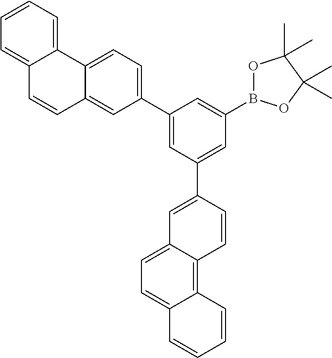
C1(C2=CC=C3C(=C2)C=CC2=CC=CC=C32)=CC(C2=CC3=CC=C4C(=C3C=C2)C=CC=C4)=CC(B2OC(C)(C)C(C)(C)O2)=C1
